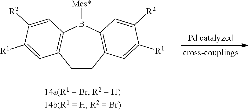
C1=CC2=C(B([Mes*])C3=C1C=C([R1])C([R2])=C3)C=C([R2])C([R1])=C2
